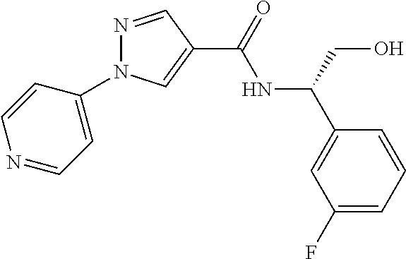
N1=CC(C(=O)NC(C2=CC(F)=CC=C2)CO)=CN1C1=CC=NC=C1
